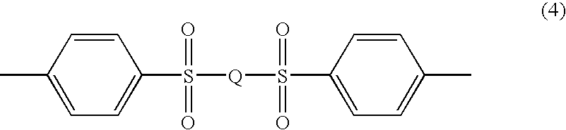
C1(S([Q]S(=O)(=O)C2=CC=C(C)C=C2)(=O)=O)=CC=C(C)C=C1
